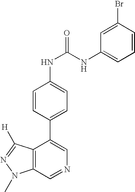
C12=C(C=NC=C1C1=CC=C(NC(=O)NC3=CC=CC(Br)=C3)C=C1)N(C)N=C2[H]
